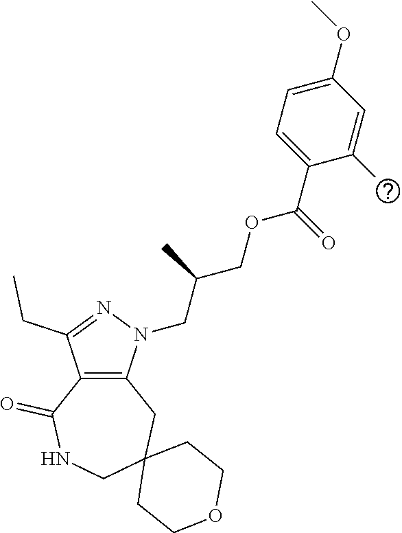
C12=C(N(CC(COC(C3=CC=C(OC)C=C3C)=O)C)N=C1CC)CC1(CNC2=O)CCOCC1
